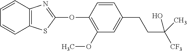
C1(OC2=NC3=C(S2)C=CC=C3)=C(OC)C=C(CCC([CF3])(C)O)C=C1
